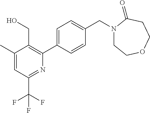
C1(C)=CC(C(F)(F)F)=NC(C2=CC=C(CN3CCOCCC3=O)C=C2)=C1CO
